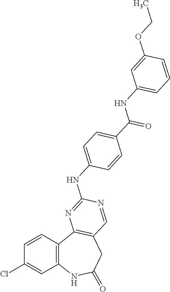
C1=CC2=C(C=C1Cl)NC(=O)CC1=C2N=C(NC2=CC=C(C(=O)NC3=CC=CC(OCC)=C3)C=C2)N=C1
